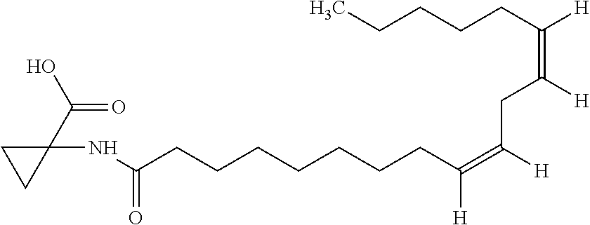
C1(NC(CCCCCCCC(=C([H])CC(=C(CCCCC)[H])[H])[H])=O)(C(O)=O)CC1
